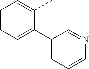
C1=CC=C(C2=CC=CN=C2)C(C)=C1
